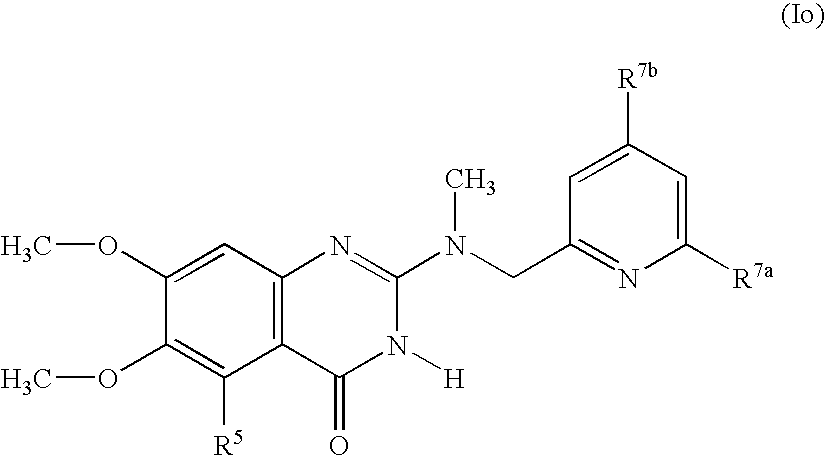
C1(OC)=CC2=C(C([R5])=C1OC)C(=O)N([H])C(N(CC1=NC([R7a])=CC([R7b])=C1)C)=N2
